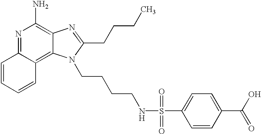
N1=C2C(=C3C(=C1N)N=C(CCCC)N3CCCCNS(C1=CC=C(C(O)=O)C=C1)(=O)=O)C=CC=C2
